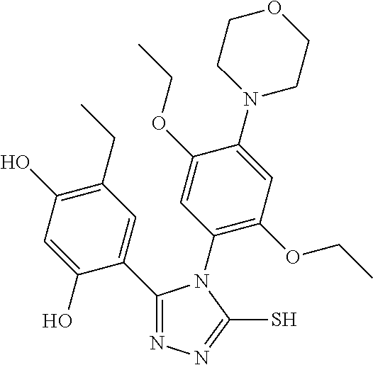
N1=C(C2=CC(CC)=C(O)C=C2O)N(C2=C(OCC)C=C(N3CCOCC3)C(OCC)=C2)C(S)=N1
